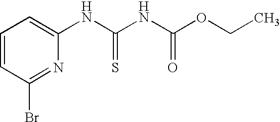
C1=CC(Br)=NC(NC(NC(OCC)=O)=S)=C1
